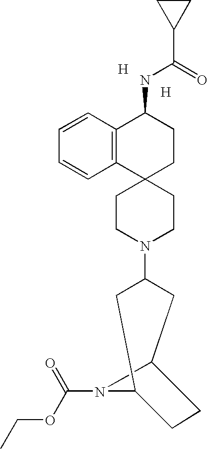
[H].[H].C12=C(C3(CCC1NC(C1CC1)=O)CCN(C1CC4CCC(C1)N4C(=O)OCC)CC3)C=CC=C2
